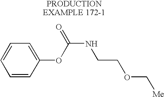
C1=CC=C(OC(NCCOC[Me])=O)C=C1
